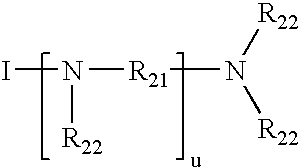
IN([R21]N([R22])[R22])[R22]
